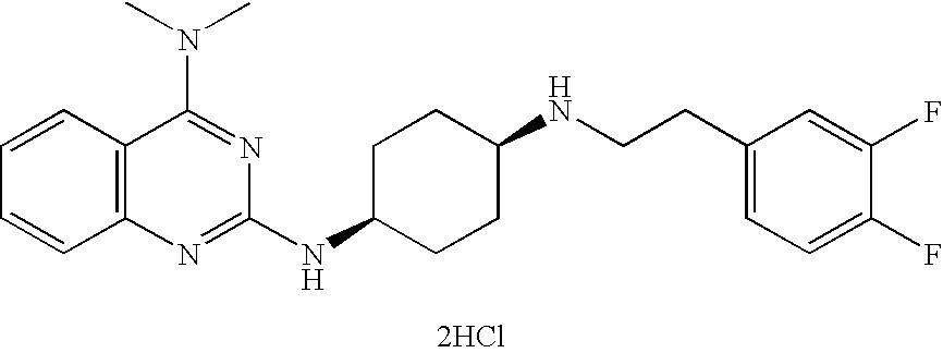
C1=CC2=C(C=C1)N=C(NC1CCC(NCCC3=CC=C(F)C(F)=C3)CC1)N=C2N(C)C.[2HCl]
